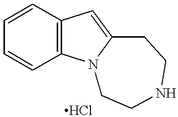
C1=CC2=C(C=C1)C=C1N2CCNCC1
